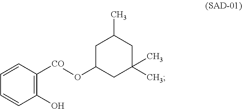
C1(O)=C([CO]OC2CC(C)(C)CC(C)C2)C=CC=C1
